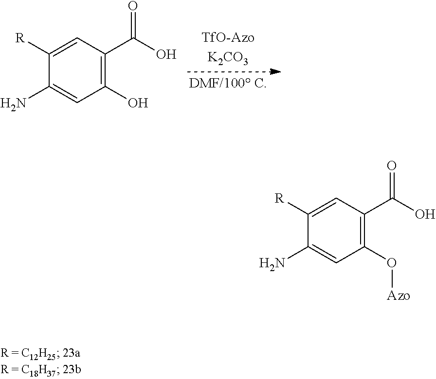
C1(O)=C(C(O)=O)C=C([R])C(N)=C1.C1(O[Azo])=C(C(O)=O)C=C([R])C(N)=C1
